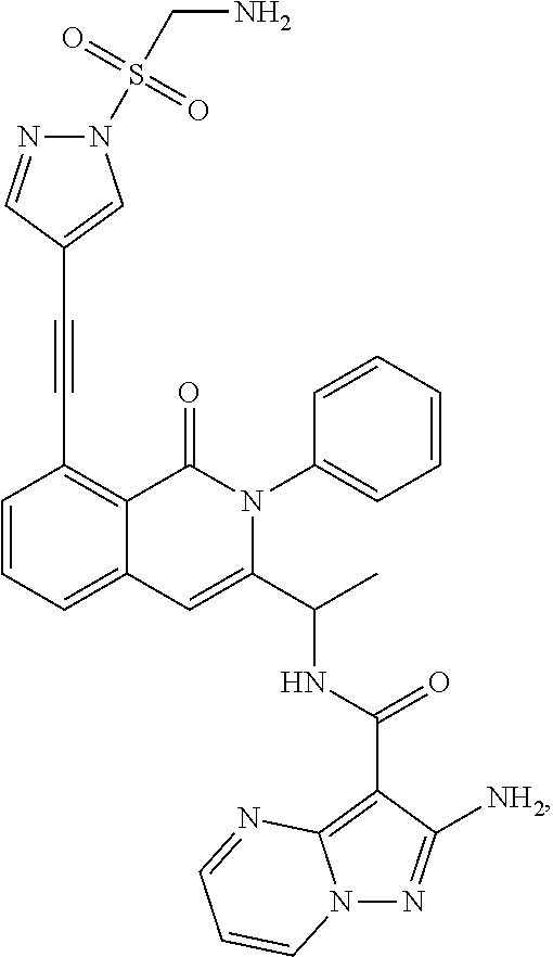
C1=CC=C2C(=C1C#CC1=CN(S(CN)(=O)=O)N=C1)C(=O)N(C1=CC=CC=C1)C(C(C)NC(C1=C3N(N=C1[NH2])C=CC=N3)=O)=C2
